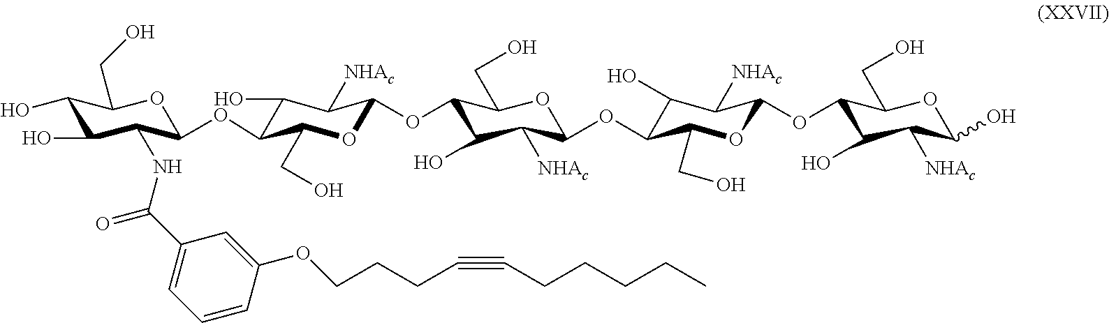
C1(C(NC2C(O)C(O)C(CO)OC2OC2C(O)C([NHAc])C(OC3C(O)C([NHAc])C(OC4C(O)C([NHAc])C(OC5C(O)C([NHAc])C(O)OC5CO)OC4CO)OC3CO)OC2CO)=O)=CC=CC(OCCCC#CCCCCC)=C1
